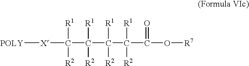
C([X][POLY])([R1])([R2])C([R1])([R2])C(C(C(O[R7])=O)([R1])[R2])([R1])[R2]
